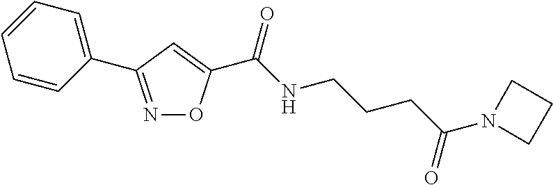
N1=C(C2=CC=CC=C2)C=C(C(NCCCC(N2CCC2)=O)=O)O1
